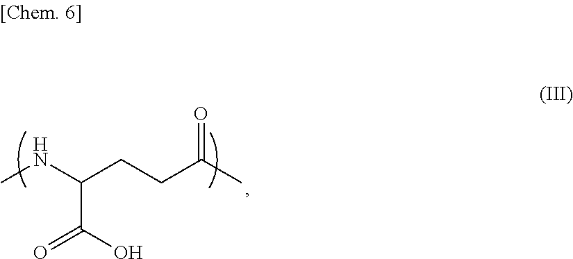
CNC(CCC(C)=O)C(O)=O
